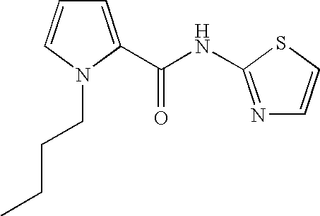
C1=CN(CCCC)C(C(NC2=NC=CS2)=O)=C1
